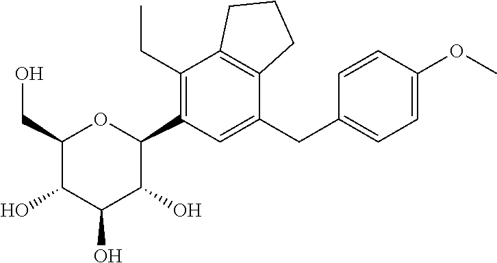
C1(CO)C(O)C(O)C(O)C(C2=C(CC)C3=C(C(CC4=CC=C(OC)C=C4)=C2)CCC3)O1
